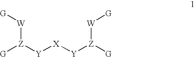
[G][Z]([Y][X][Y][Z]([G])[W][G])[W][G]
